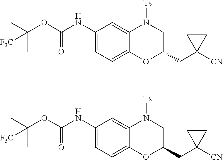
C1(NC(OC(C)(C)[F3C])=O)=CC=C2C(=C1)N([Ts])CC(CC1([CN])CC1)O2.C1(NC(OC(C)(C)[F3C])=O)=CC=C2C(=C1)N([Ts])CC(CC1([CN])CC1)O2
